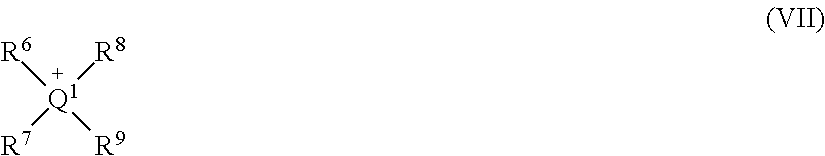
[R6][Q1]([R9])([R8])[R7]
